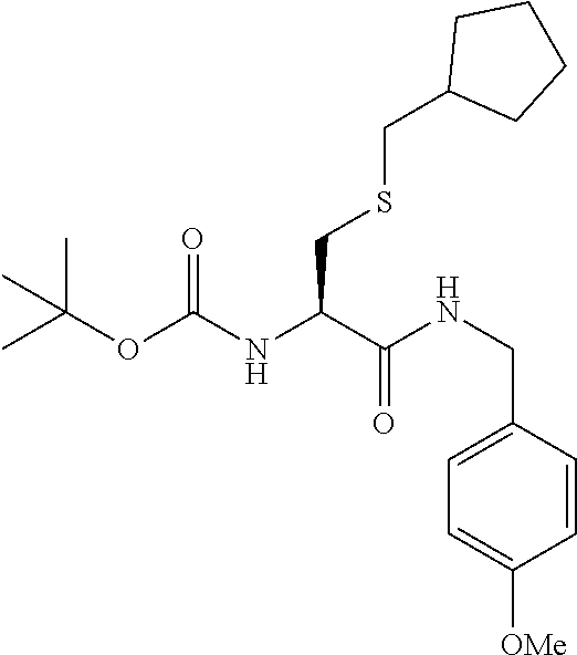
CC(C)(C)OC(NC(C(NCC1=CC=C([OMe])C=C1)=O)CSCC1CCCC1)=O
